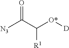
[N3]C(C([O*][D])[R1])=O
